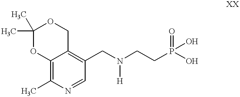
C1(C)(C)OC2=C(C)N=CC(CN(CCP(O)(=O)O)[H])=C2CO1
